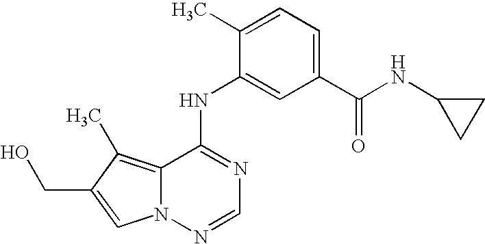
C1(NC2=CC(C(NC3CC3)=O)=CC=C2C)=NC=NN2C1=C(C)C(CO)=C2
